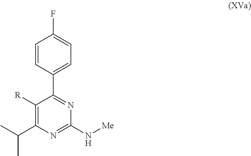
C1=CC(C2=NC(N[Me])=NC(C(C)C)=C2[R])=CC=C1F
